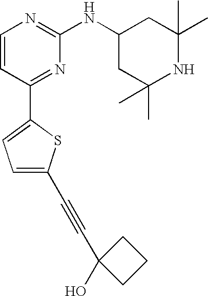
C1=CC(C2=CC=C(C#CC3(O)CCC3)S2)=NC(NC2CC(C)(C)NC(C)(C)C2)=N1
